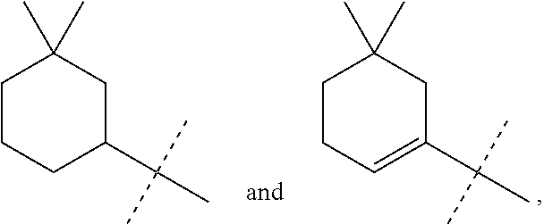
C1CC=C(C(C)(C)C)CC1(C)C.C1CCC(C(C)(C)C)CC1(C)C
